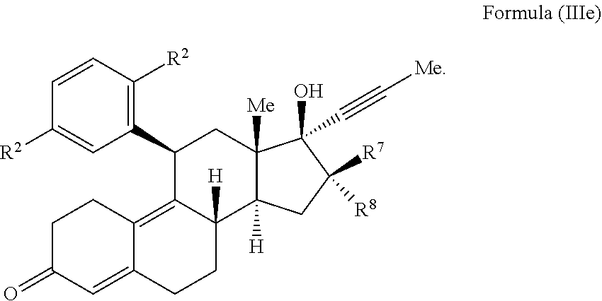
C1(C2=C([R2])C=CC([R2])=C2)C2=C3C(=CC(=O)CC3)CCC2([H])C2([H])C([Me])(C1)C(O)(C#C[Me])C([R8])([R7])C2
